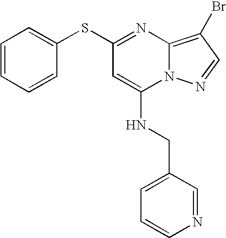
C1(SC2=CC=CC=C2)=NC2=C(Br)C=NN2C(NCC2=CC=CN=C2)=C1
